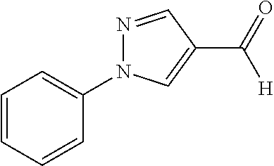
N1(C2=CC=CC=C2)N=CC(C([H])=O)=C1
